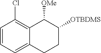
C1=CC=C2C(=C1Cl)C([OMe])C([OTBDMS])CC2
